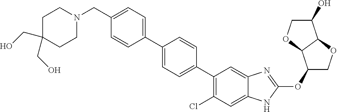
C(C1=CC=C(C2=CC=C(C3=C(Cl)C=C4C(=C3)N=C(OC3COC5C3OCC5O)N4)C=C2)C=C1)N1CCC(CO)(CO)CC1
